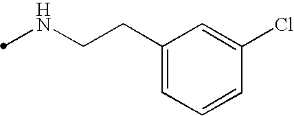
N(CCC1=CC=CC(Cl)=C1)C
